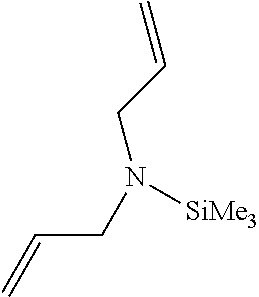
C=CCN(CC=C)[SiMe3]
